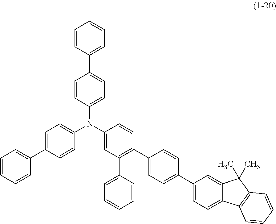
C1(N(C2=CC(C3=CC=CC=C3)=C(C3=CC=C(C4=CC=C5C(=C4)C(C)(C)C4=C5C=CC=C4)C=C3)C=C2)C2=CC=C(C3=CC=CC=C3)C=C2)=CC=C(C2=CC=CC=C2)C=C1
